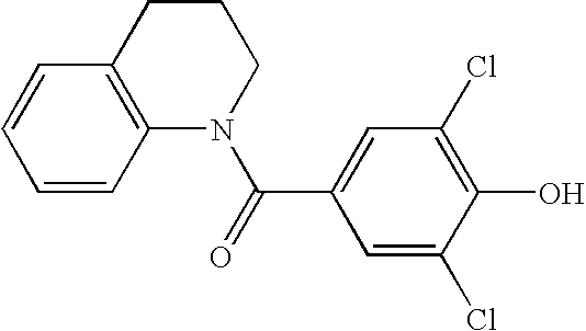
C1=CC2=C(C=C1)CCCN2C(=O)C1=CC(Cl)=C(O)C(Cl)=C1
